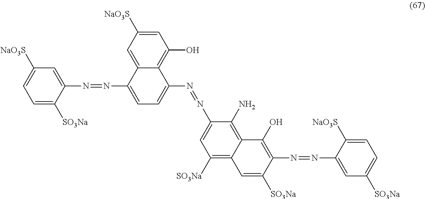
C1=C([SO3Na])C(N=NC2=CC=C(N=NC3=CC([SO3Na])=C4C(=C3N)C(O)=C(N=NC3=CC([SO3Na])=CC=C3[NaO3S])C([SO3Na])=C4)C3=C(O)C=C([NaO3S])C=C23)=CC([NaO3S])=C1
